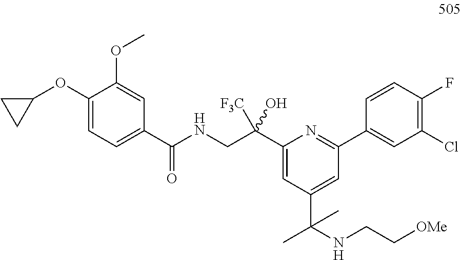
C1(C(CNC(C2=CC=C(OC3CC3)C(OC)=C2)=O)([F3C])O)=CC(C(NCC[OMe])(C)C)=CC(C2=CC(Cl)=C(F)C=C2)=N1
